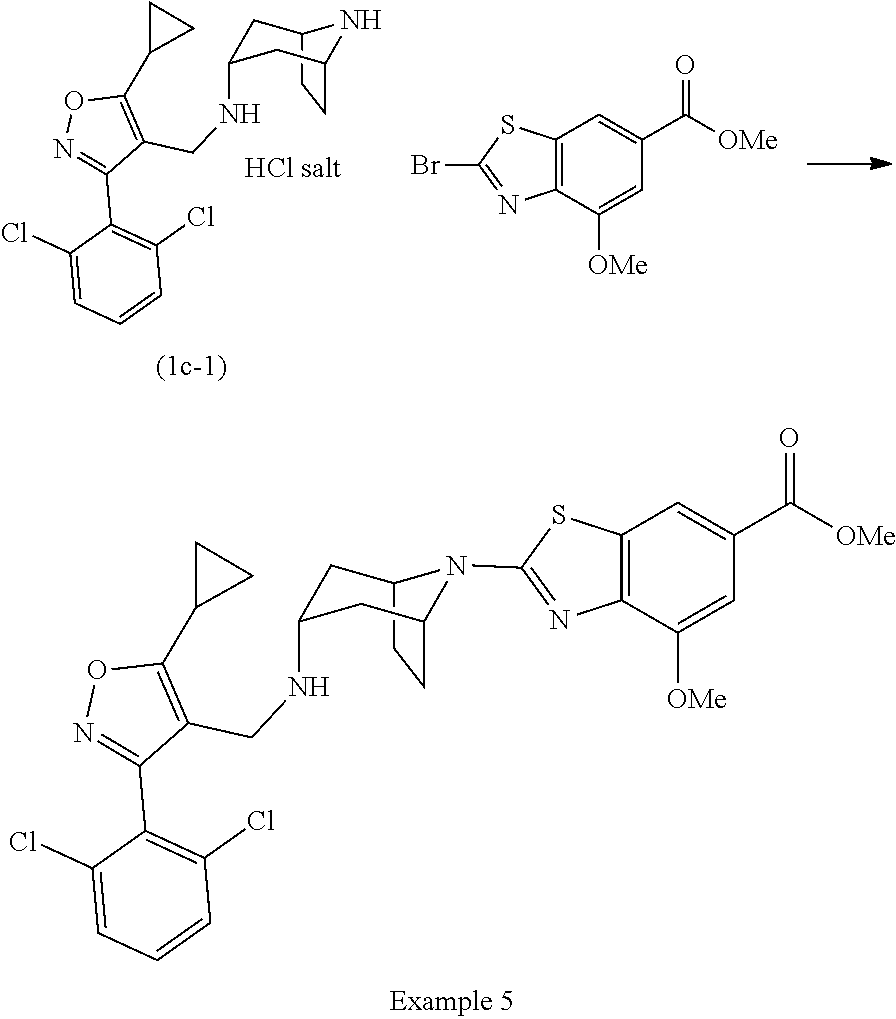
C12CCC(CC(NCC3=C(C4CC4)ON=C3C3=C(Cl)C=CC=C3Cl)C1)N2.C12=C(N=C(Br)S1)C([OMe])=CC(C(=O)[OMe])=C2.C12=C(C([OMe])=CC(C(=O)[OMe])=C1)N=C(N1C3CCC1CC(NCC1=C(C4CC4)ON=C1C1=C(Cl)C=CC=C1Cl)C3)S2
